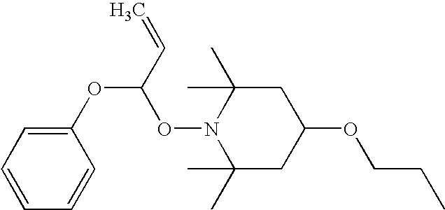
C1(OC(C=C)ON2C(C)(C)CC(OCCC)CC2(C)C)=CC=CC=C1
